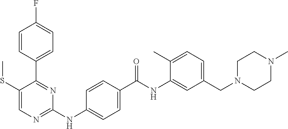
C1=CC(C2=NC(NC3=CC=C(C(NC4=CC(CN5CCN(C)CC5)=CC=C4C)=O)C=C3)=NC=C2SC)=CC=C1F
